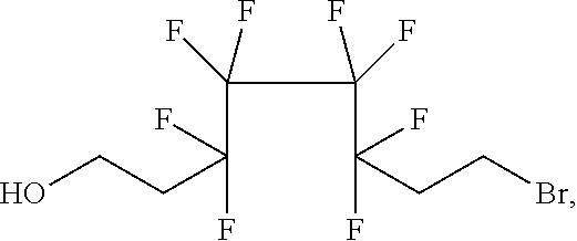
BrCCC(C(C(C(CCO)(F)F)(F)F)(F)F)(F)F
